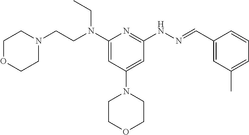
N(C1=CC(N2CCOCC2)=CC(NN=CC2=CC(C)=CC=C2)=N1)(CCN1CCOCC1)CC
